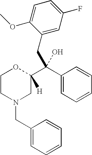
C1CN(CC2=CC=CC=C2)CC(C(C2=CC=CC=C2)(O)CC2=CC(F)=CC=C2OC)([H])O1
